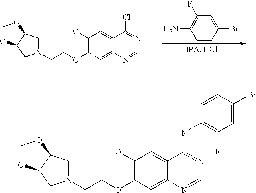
C1=CC(Br)=CC(F)=C1N.C12=CC(OC)=C(OCCN3CC4C(C3)OCO4)C=C1N=CN=C2Cl.C1=CC(Br)=CC(F)=C1NC1=NC=NC2=CC(OCCN3CC4C(C3)OCO4)=C(OC)C=C12
